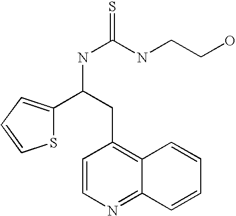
S1C(C(NC(=S)NCCO)CC2=C3C(=NC=C2)C=CC=C3)=CC=C1
